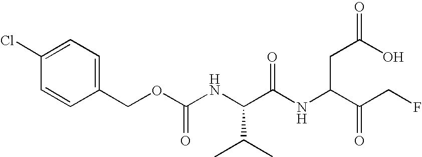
O(C(NC(C(NC(C(CF)=O)CC(O)=O)=O)C(C)C)=O)CC1=CC=C(Cl)C=C1
